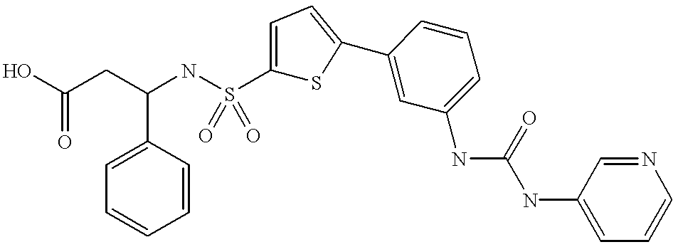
C1(NC(NC2=CC=CN=C2)=O)=CC=CC(C2=CC=C(S(NC(CC(O)=O)C3=CC=CC=C3)(=O)=O)S2)=C1
